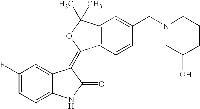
C1(F)=CC=C2C(=C1)C(=C1C3=C(C(C)(C)O1)C=C(CN1CC(O)CCC1)C=C3)C(=O)N2
